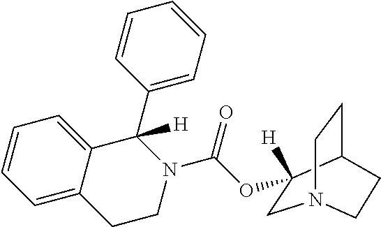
C1=C2C(=CC=C1)C(C1=CC=CC=C1)([H])N(C(OC1([H])CN3CCC1CC3)=O)CC2
